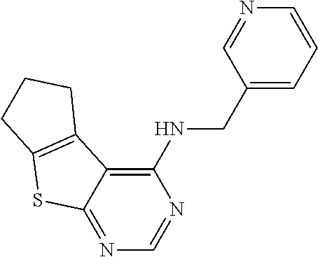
C1(CNC2=C3C(=NC=N2)SC2=C3CCC2)=CC=CN=C1
